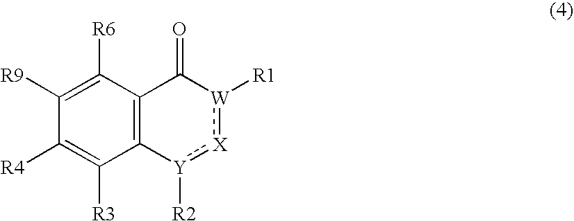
C12=C(C([R6])=C([R9])C([R4])=C1[R3])C(=O)[W]([R1]):[X]:[Y]2[R2]
